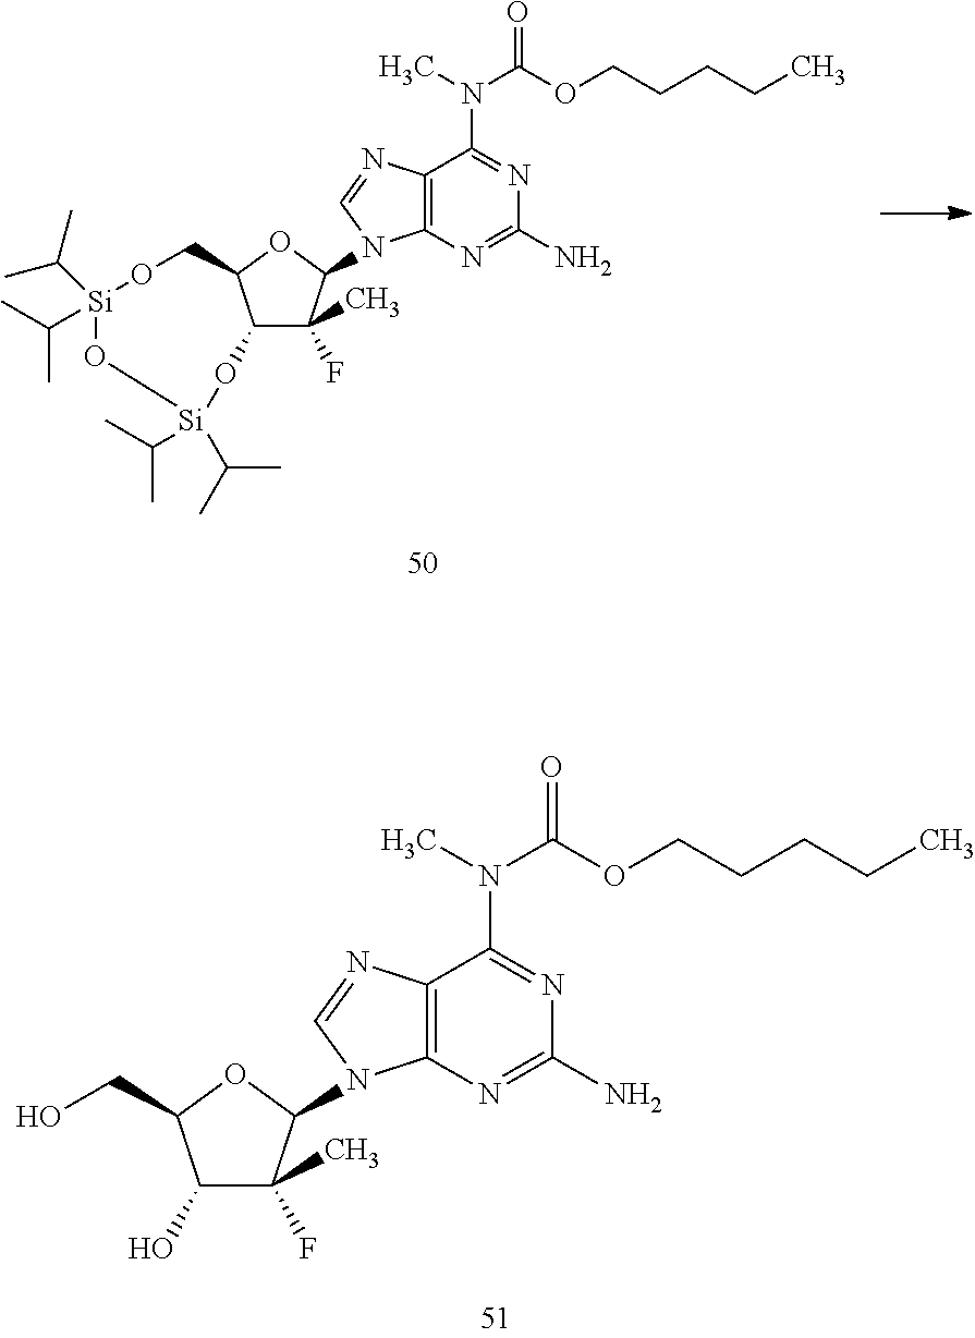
C12=C(N=C(N)N=C1N(C)C(OCCCCC)=O)N(C1C(C)(F)C3C(O1)CO[Si](C(C)C)(C(C)C)O[Si](C(C)C)(C(C)C)O3)C=N2.C12=C(N=C(N)N=C1N(C)C(OCCCCC)=O)N(C1C(C)(F)C(O)C(CO)O1)C=N2
